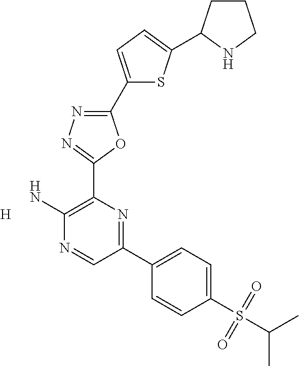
C1(C2=CC=C(C3CCCN3)S2)=NN=C(C2=C(N)N=CC(C3=CC=C(S(C(C)C)(=O)=O)C=C3)=N2)O1.[H]
